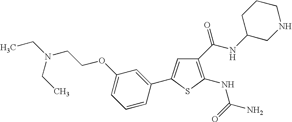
C1=C(OCCN(CC)CC)C=C(C2=CC(C(NC3CNCCC3)=O)=C(NC(=O)N)S2)C=C1
